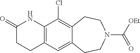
C12=C(C=C3C(=C1Cl)CCN(C(=O)[OEt])CC3)CCC(=O)N2
